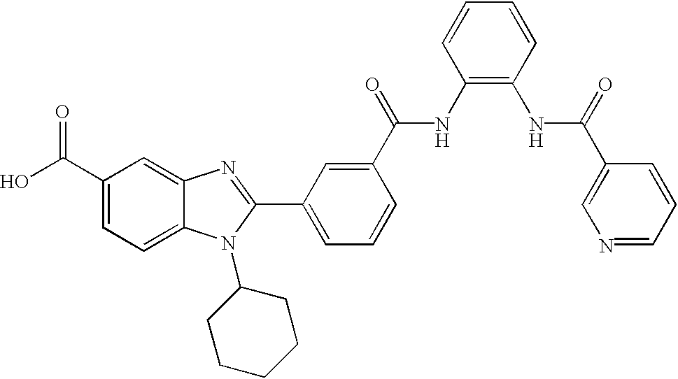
OC(C1=CC=C2C(=C1)N=C(C1=CC=CC(C(=O)NC3=C(NC(C4=CN=CC=C4)=O)C=CC=C3)=C1)N2C1CCCCC1)=O
